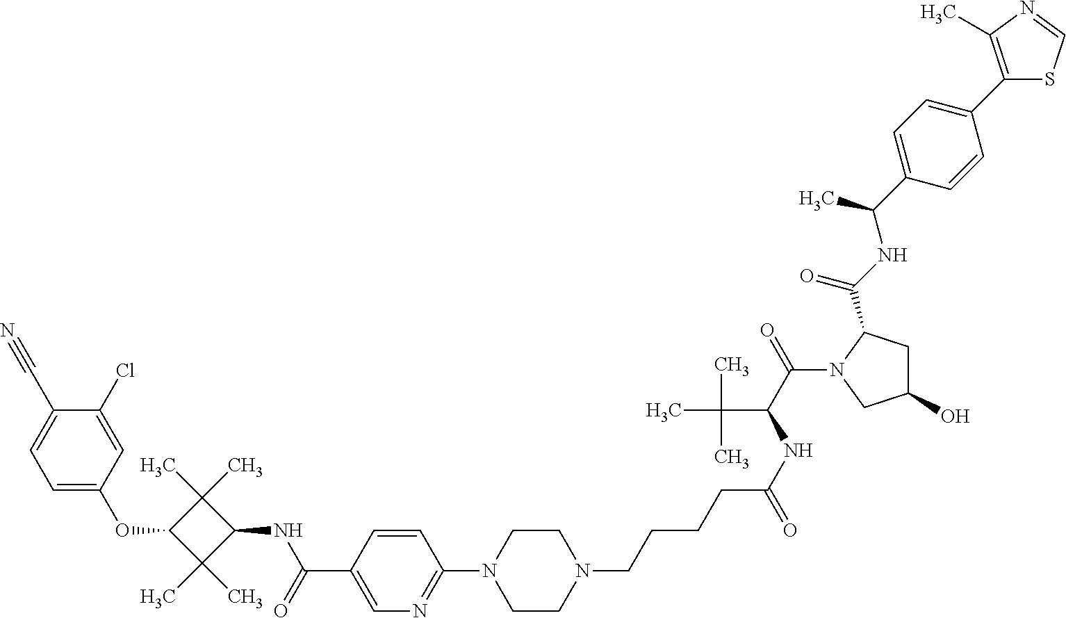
C1=C(OC2C(C)(C)C(NC(C3=CN=C(N4CCN(CCCCC(NC(C(=O)N5CC(O)CC5C(NC(C5=CC=C(C6=C(C)N=CS6)C=C5)C)=O)C(C)(C)C)=O)CC4)C=C3)=O)C2(C)C)C=C(Cl)C(C#N)=C1
